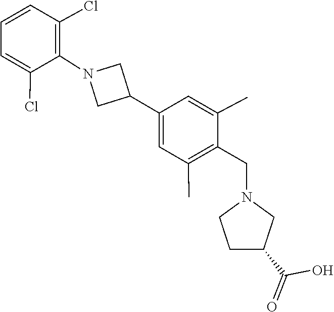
C1=C(C2CN(C3=C(Cl)C=CC=C3Cl)C2)C=C(C)C(CN2CCC(C(O)=O)C2)=C1C
